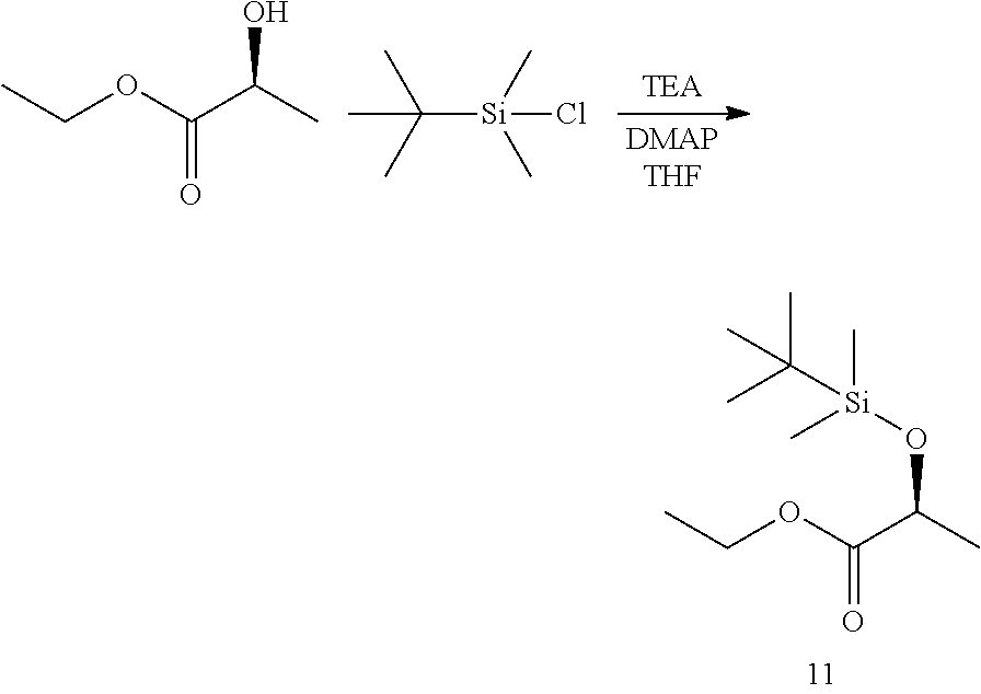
CCOC(C(C)O[Si](C)(C)C(C)(C)C)=O.CCOC(C(C)O)=O.C([Si](C)(C)Cl)(C)(C)C
